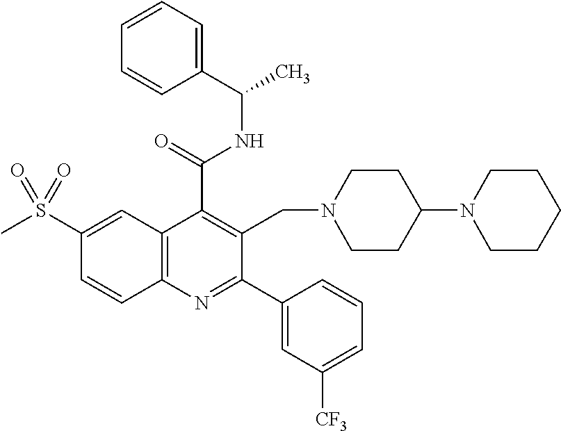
C1=CC=C(C(C)NC(C2=C(CN3CCC(N4CCCCC4)CC3)C(C3=CC([CF3])=CC=C3)=NC3=C2C=C(S(C)(=O)=O)C=C3)=O)C=C1
